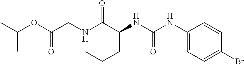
C(CC(NC(=O)NC1=CC=C(Br)C=C1)C(NCC(OC(C)C)=O)=O)C
